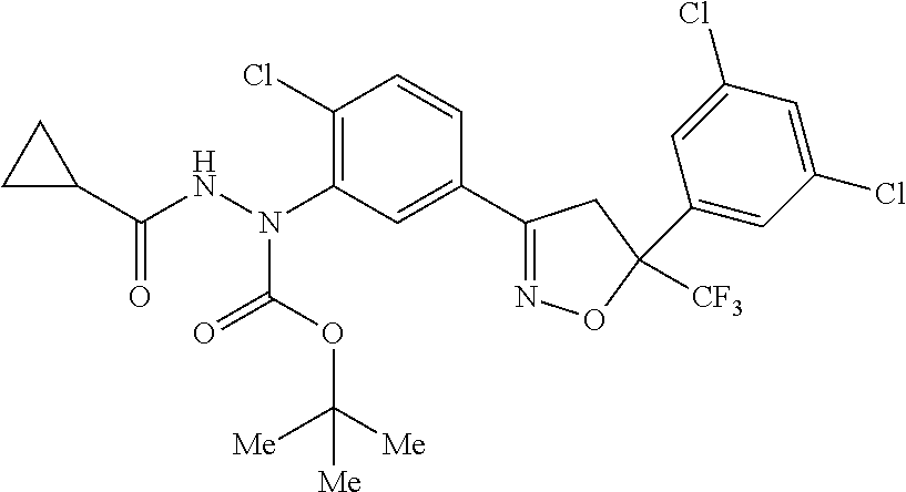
C1C(C(NN(C2=C(Cl)C=CC(C3=NOC([CF3])(C4=CC(Cl)=CC(Cl)=C4)C3)=C2)C(OC([Me])([Me])[Me])=O)=O)C1
